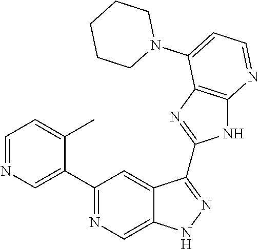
C1=NC=C(C2=NC=C3C(=C2)C(C2=NC4=C(N2)N=CC=C4N2CCCCC2)=NN3)C(C)=C1
